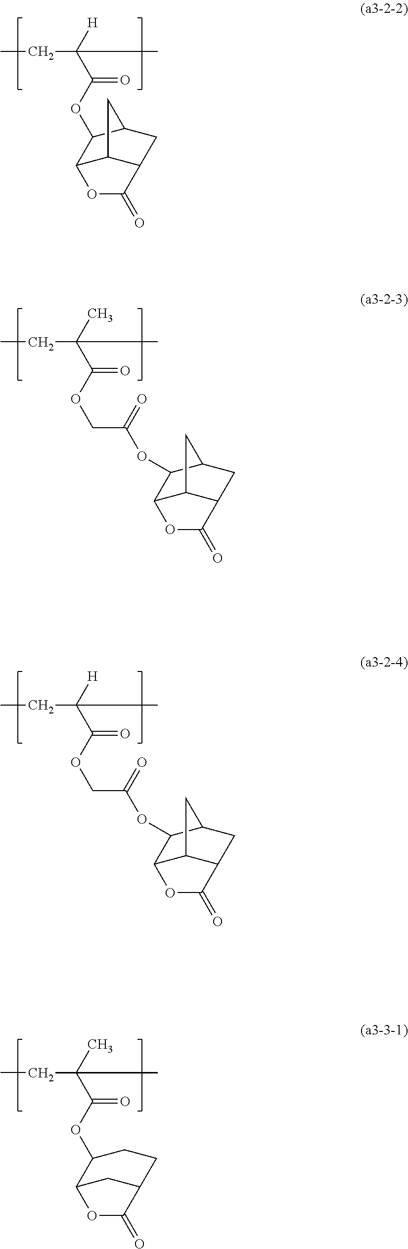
CCC([H])(C(OC1C2C3C(CC1C3)C(=O)O2)=O)C.CCC(C)(C(OCC(OC1C2C3C(CC1C3)C(=O)O2)=O)=O)C.CCC([H])(C(OCC(OC1C2C3C(CC1C3)C(=O)O2)=O)=O)C.CCC(C)(C(OC1C2CC(CC1)C(=O)O2)=O)C
